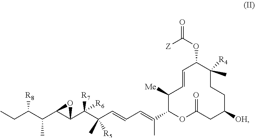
C(C(C(C1C(C(C(C=CC=C(C2OC(=O)CC([OH])CCC([R4])(C)C(OC(=O)[Z])C=CC2[Me])C)(C)[R5])([R6])[R7])O1)C)[R8])C
